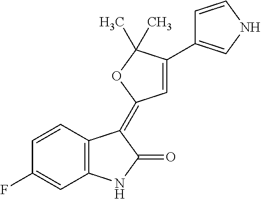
C1=CC(F)=CC2=C1C(=C1C=C(C3=CNC=C3)C(C)(C)O1)C(=O)N2
